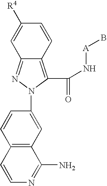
C12=C(C(N[A]B)=O)N(C3=CC4=C(C=C3)C=CN=C4N)N=C1C=C([R4])C=C2
